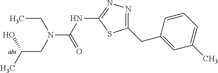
CCN(CC(C)O)C(NC1=NN=C(CC2=CC(C)=CC=C2)S1)=O
